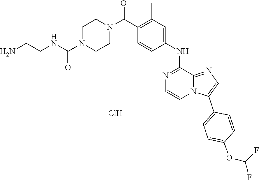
Cl.C1N(C(NCCN)=O)CCN(C(C2=C(C)C=C(NC3=NC=CN4C3=NC=C4C3=CC=C(OC(F)F)C=C3)C=C2)=O)C1
